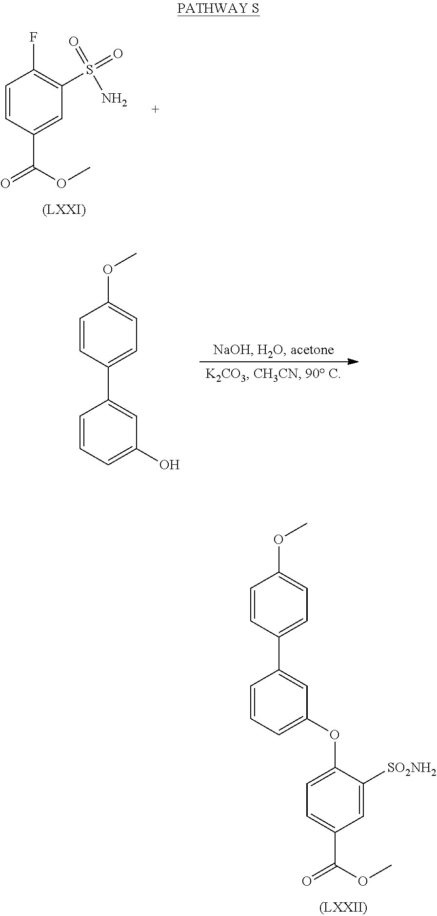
C1=CC=C(OC2=CC=C(C(=O)OC)C=C2[SO2NH2])C=C1C1=CC=C(OC)C=C1.C1=CC(C(=O)OC)=CC(S(=O)(=O)N)=C1F.C1=CC=C(O)C=C1C1=CC=C(OC)C=C1
